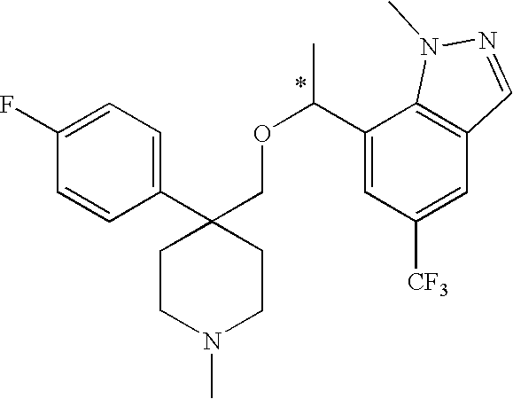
C1(F)=CC=C(C2(COC(C3=CC([CF3])=CC4=C3N(C)N=C4)C)CCN(C)CC2)C=C1
